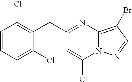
C(C1=NC2=C(Br)C=NN2C(Cl)=C1)C1=C(Cl)C=CC=C1Cl
